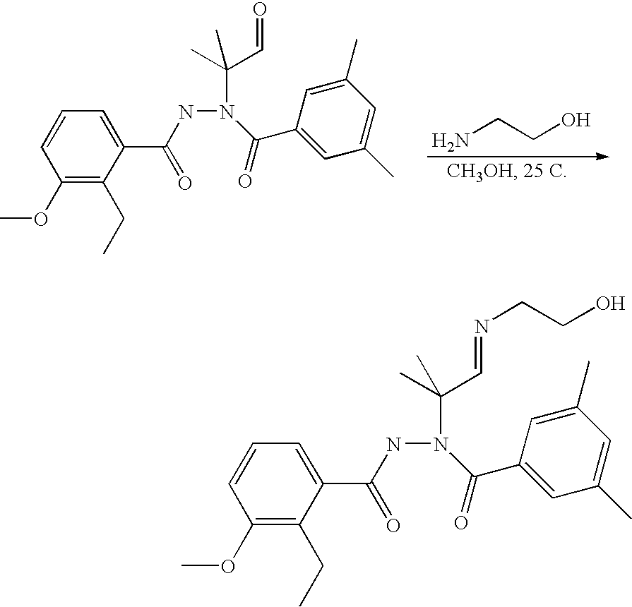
C1=CC(OC)=C(CC)C(C(=O)NN(C(C)(C=O)C)C(C2=CC(C)=CC(C)=C2)=O)=C1.NCCO.C1=CC(OC)=C(CC)C(C(=O)NN(C(=O)C2=CC(C)=CC(C)=C2)C(C)(C=NCCO)C)=C1
